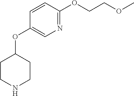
N1=C(OCCOC)C=CC(OC2CCNCC2)=C1
